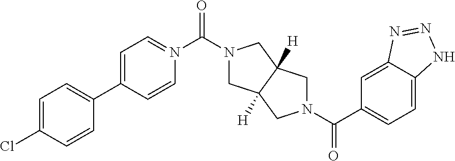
C1=C(C2=CC=C(Cl)C=C2)C=CN(C(N2CC3([H])C([H])(C2)CN(C(=O)C2=CC=C4C(=C2)N=NN4)C3)=O)=C1
